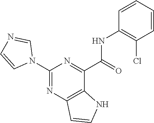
C1(NC(C2=NC(N3C=NC=C3)=NC3=C2NC=C3)=O)=C(Cl)C=CC=C1
